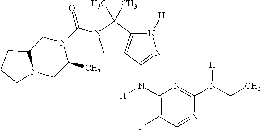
C1(N(C2=NN([H])C3=C2CN(C(N2CC4N(CC2C)CCC4)=O)C3(C)C)[H])=C(F)C=NC(N(CC)[H])=N1
